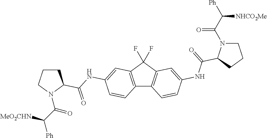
C12=C(C(F)(F)C3=C1C=CC(NC(=O)C1N(C(C([Ph])[NHCO2Me])=O)CCC1)=C3)C=C(NC(=O)C1CCCN1C(C([MeO2CHN])[Ph])=O)C=C2
